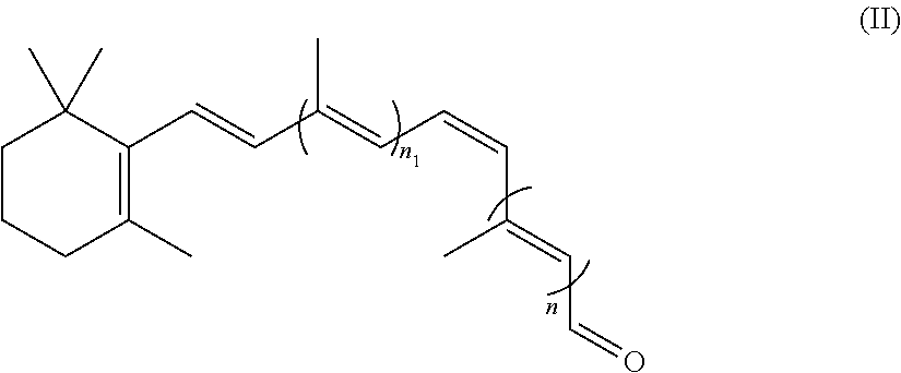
C1(C=CC(=CC=CC(C)=CC=O)C)=C(C)CCCC1(C)C
